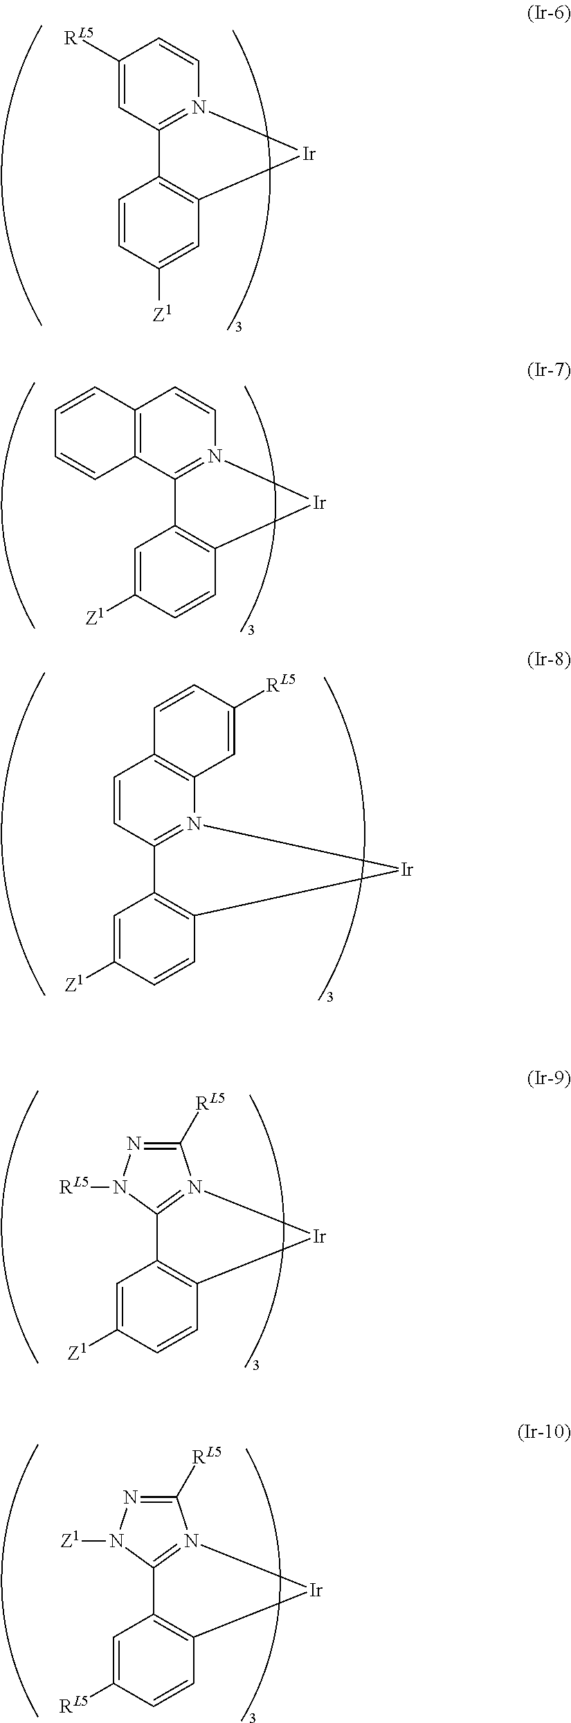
C1([RL5])=CC2=N(C=C1)[Ir]C1=C2C=CC([Z1])=C1.C12=C(C3=N(C=C1)[Ir]C1=C3C=C([Z1])C=C1)C=CC=C2.C1=CC2=N(C3=C1C=CC([RL5])=C3)[Ir]C1=C2C=C([Z1])C=C1.C1([RL5])=NN([RL5])C2=N1[Ir]C1=C2C=C([Z1])C=C1.C1([RL5])=NN([Z1])C2=N1[Ir]C1=C2C=C([RL5])C=C1
